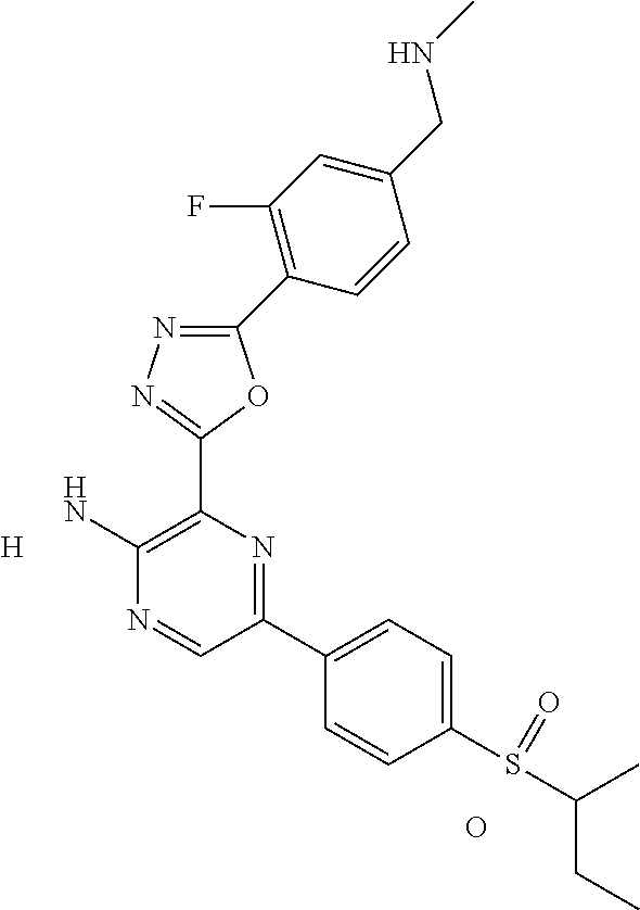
C1(C2=C(F)C=C(CNC)C=C2)=NN=C(C2=C(N)N=CC(C3=CC=C(S(C(C)CC)=O)C=C3)=N2)O1.[H].O
